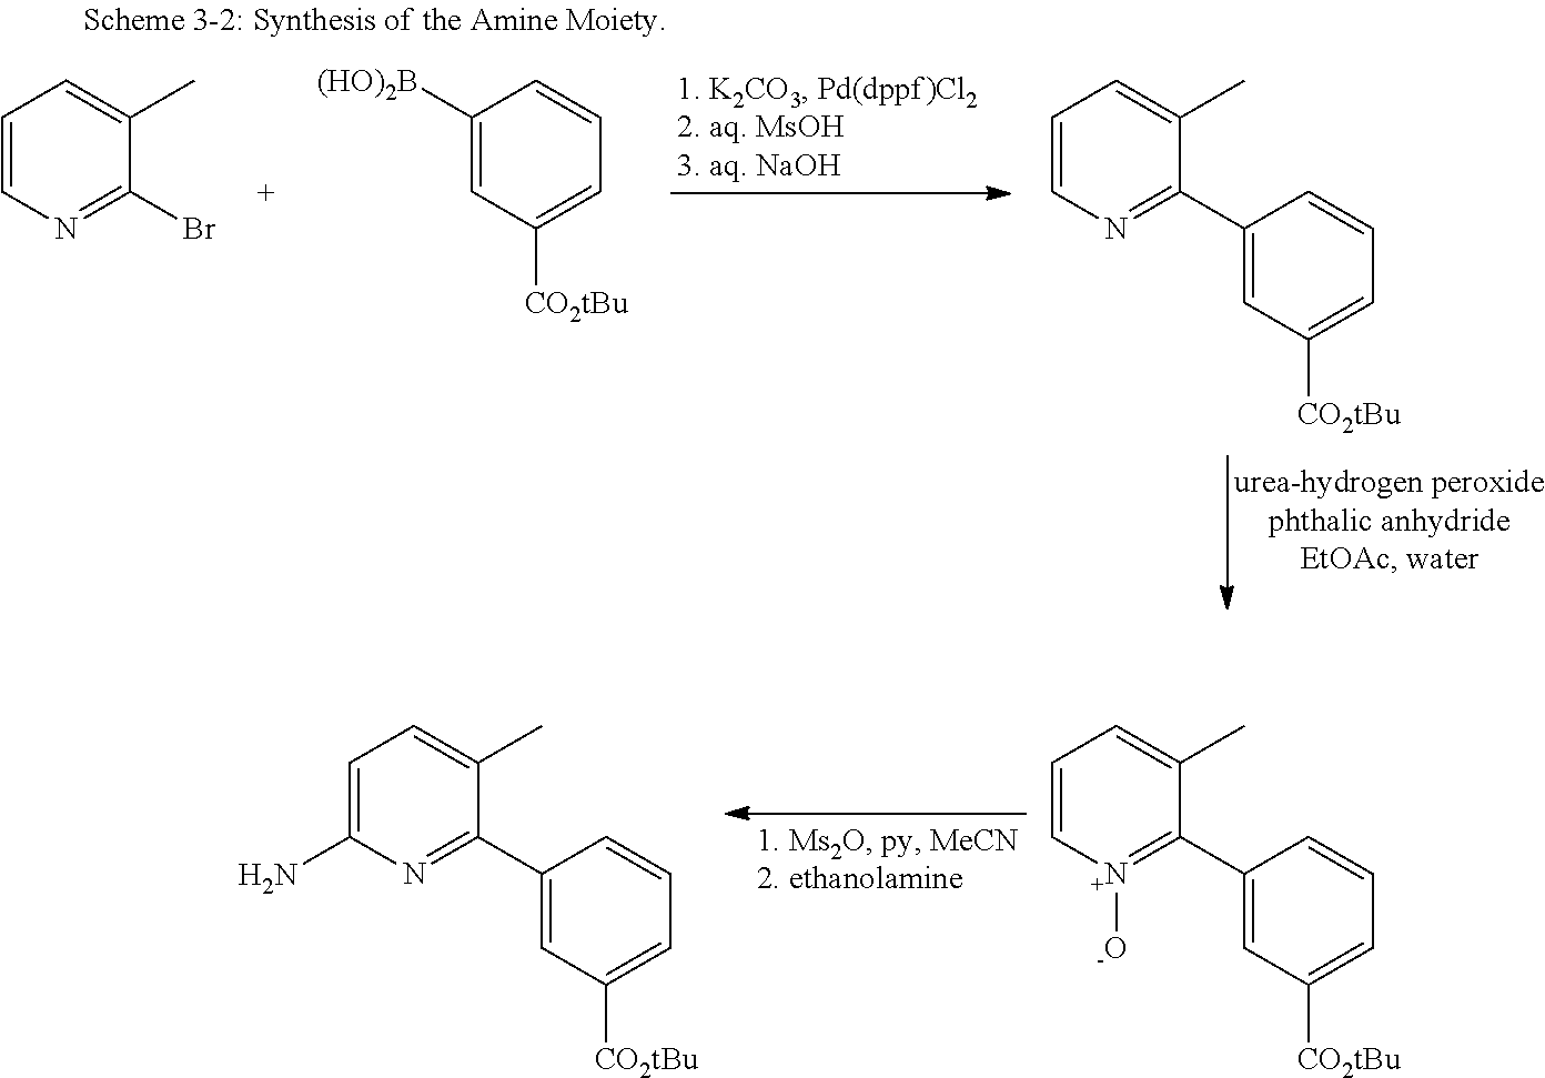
C1=CN=C(Br)C(C)=C1.C1([(HO)2B])=CC([CO2tBu])=CC=C1.C1=CN=C(C2=CC([CO2tBu])=CC=C2)C(C)=C1.C1=C[N+]([-O])=C(C2=CC([CO2tBu])=CC=C2)C(C)=C1.C1=C(N)N=C(C2=CC([CO2tBu])=CC=C2)C(C)=C1
